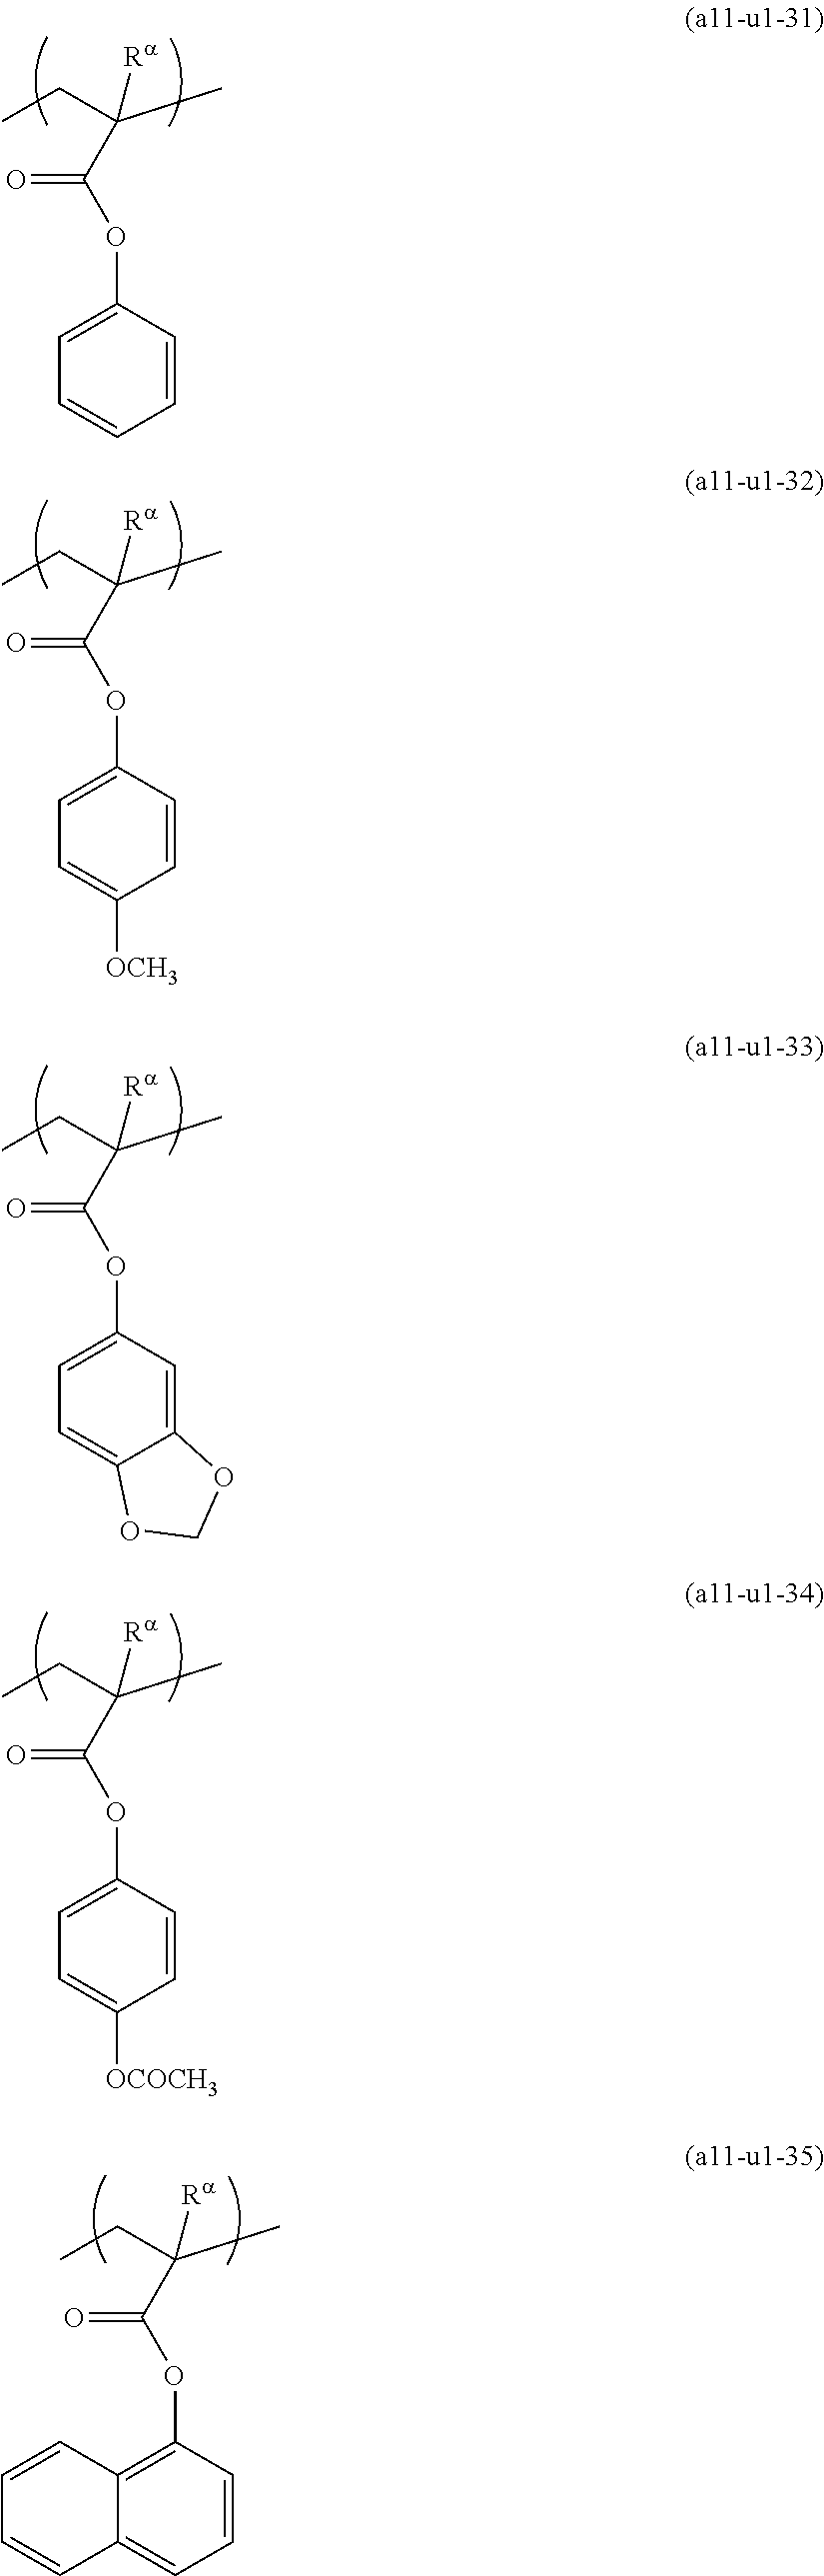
C1=CC(OC(C(C)(CC)[Ra])=O)=CC=C1.C1=CC(OC(C(C)(CC)[Ra])=O)=CC=C1[OCH3].C12=CC(OC(C(C)(CC)[Ra])=O)=CC=C1OCO2.C1=CC(OC(C(C)(CC)[Ra])=O)=CC=C1[OCOCH3].C1=CC(OC(C(C)(CC)[Ra])=O)=C2C(=C1)C=CC=C2
